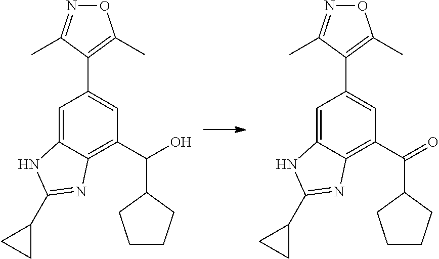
C1=C2C(=C(C(O)C3CCCC3)C=C1C1=C(C)ON=C1C)N=C(C1CC1)N2.C1=C2C(=C(C(=O)C3CCCC3)C=C1C1=C(C)ON=C1C)N=C(C1CC1)N2
